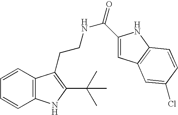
C1=CC2=C(C=C1)NC(C(C)(C)C)=C2CCNC(=O)C1=CC2=C(N1)C=CC(Cl)=C2
